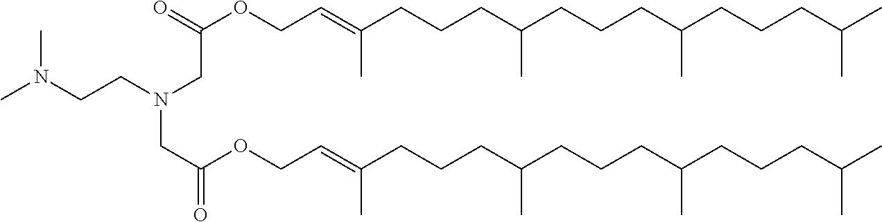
CN(CCN(CC(OCC=C(CCCC(CCCC(CCCC(C)C)C)C)C)=O)CC(=O)OCC=C(CCCC(CCCC(CCCC(C)C)C)C)C)C
